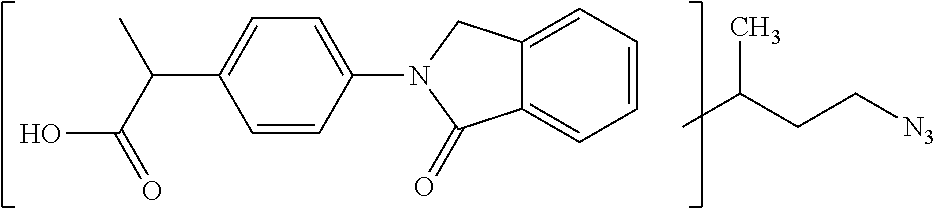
C12=CC=CC=C1C(=O)N(C1=CC=C(C(C(=O)O)C)C=C1)C2.CC(CC[N3])C
